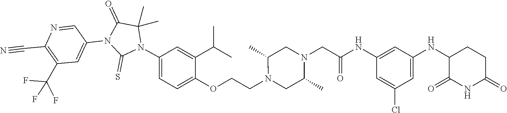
C1(C)(C)N(C2=CC=C(OCCN3C(C)CN(CC(NC4=CC(NC5C(=O)NC(=O)CC5)=CC(Cl)=C4)=O)C(C)C3)C(C(C)C)=C2)C(=S)N(C2=CC(C(F)(F)F)=C(C#N)N=C2)C1=O
